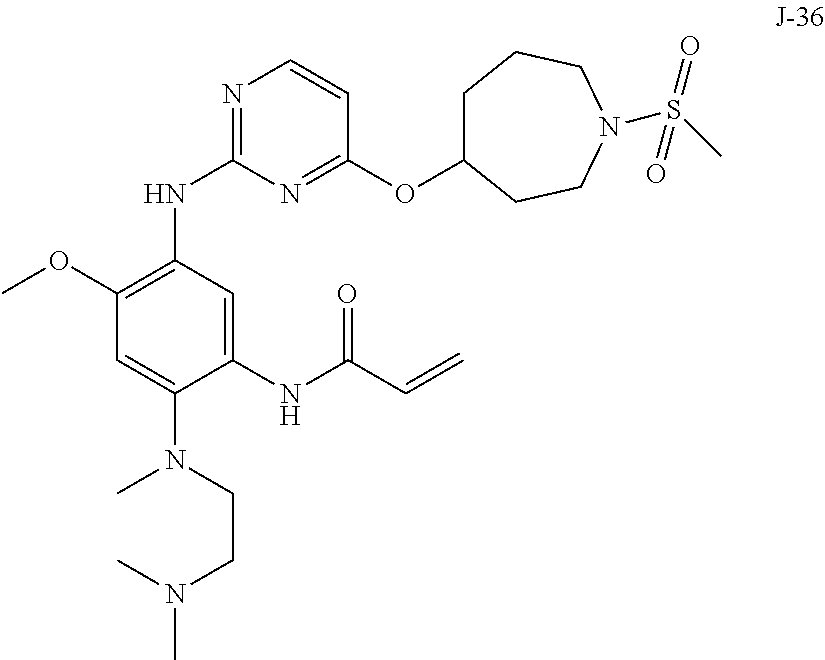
CN(CCN(C)C)C1=CC(OC)=C(NC2=NC=CC(OC3CCCN(S(C)(=O)=O)CC3)=N2)C=C1NC(C=C)=O
